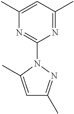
C1(C)=CC(C)=NC(N2C(C)=CC(C)=N2)=N1
